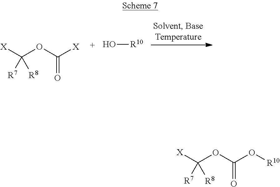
C(OC(O[R10])=O)([X])([R7])[R8].C(OC([X])=O)([X])([R7])[R8].O[R10]
